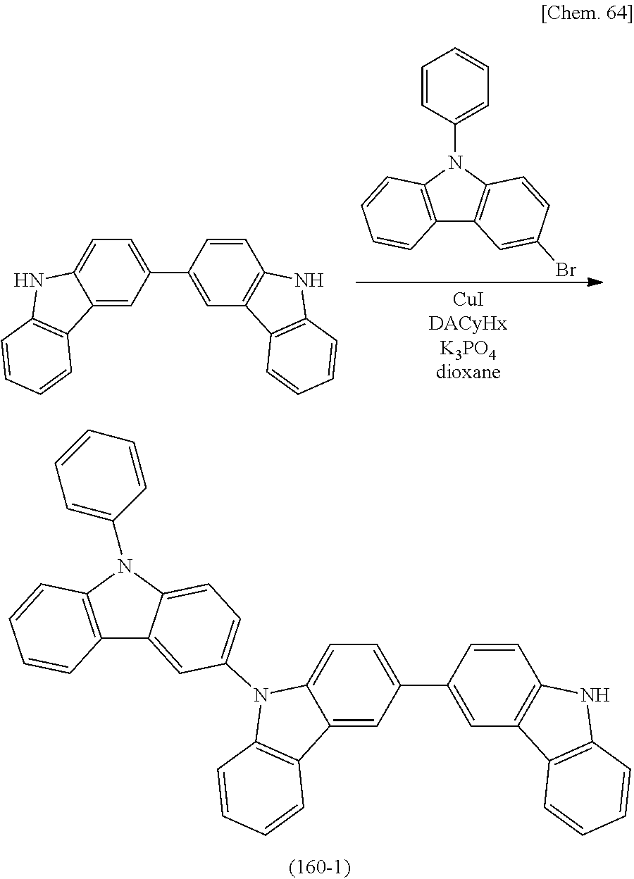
C1(C2=CC3=C(C=C2)NC2=C3C=CC=C2)=CC=C2C(=C1)C1=C(N2C2=CC=C3C(=C2)C2=C(N3C3=CC=CC=C3)C=CC=C2)C=CC=C1.C1(C2=CC3=C(C=C2)NC2=C3C=CC=C2)=CC=C2C(=C1)C1=C(N2)C=CC=C1.C12=C(N(C3=CC=CC=C3)C3=C1C=C(Br)C=C3)C=CC=C2
